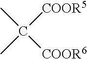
CC([COOR5])(C)[COOR6]
